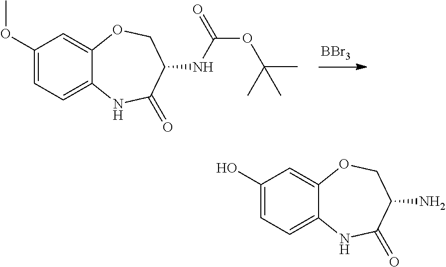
C1(OC)=CC=C2C(=C1)OCC(NC(OC(C)(C)C)=O)C(=O)N2.[BBr3].C1(O)=CC=C2C(=C1)OCC(N)C(=O)N2
